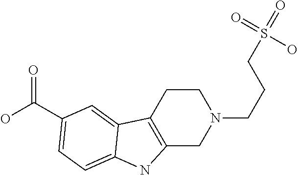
C1CC2=C(CN1CCCS(=O)(=O)O)NC1=CC=C(C(O)=O)C=C21
